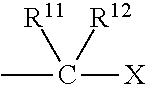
CC([X])([R12])[R11]
